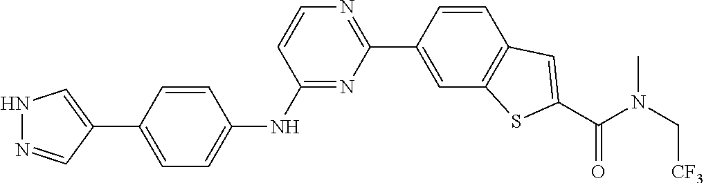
C1=C(C2=CNN=C2)C=CC(NC2=NC(C3=CC4=C(C=C3)C=C(C(N(C[CF3])C)=O)S4)=NC=C2)=C1
